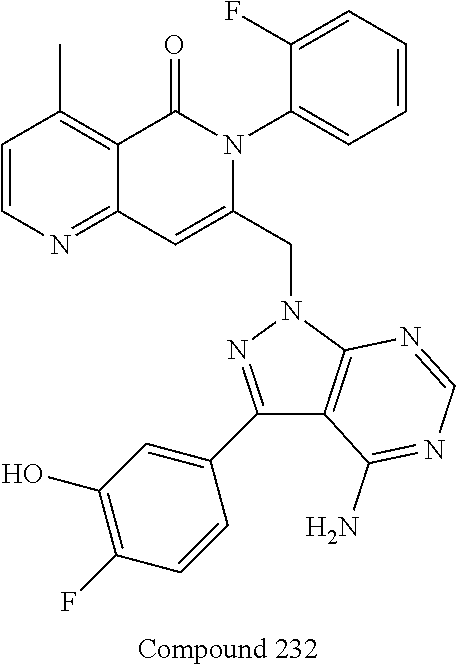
C1=CN=C2C(=C1C)C(=O)N(C1=CC=CC=C1F)C(CN1N=C(C3=CC(O)=C(F)C=C3)C3=C1N=CN=C3N)=C2
